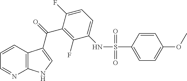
C1=CC2=C(N=C1)NC=C2C(C1=C(F)C(NS(=O)(=O)C2=CC=C(OC)C=C2)=CC=C1F)=O
